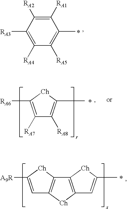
C1([RA5])=C(C)C([RA1])=C([RA2])C([RA3])=C1[RA4].C1([RA7])=C([RA6])[Ch]C(C)=C1[RA8].C1=C([A9R])[Ch]C2=C1[Ch]C1=C2[Ch]C(C)=C1
